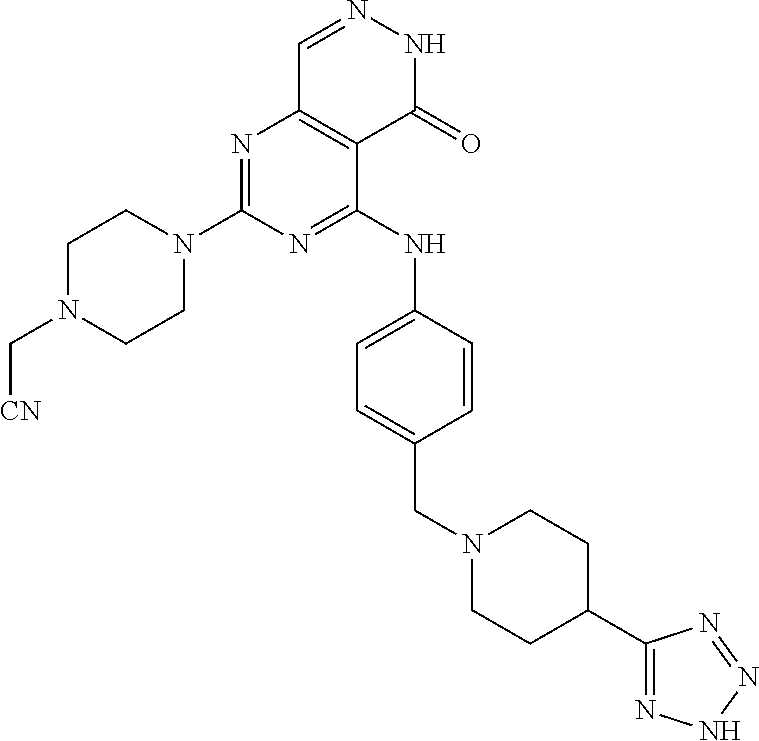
C1N(C2=NC3=C(C(NC4=CC=C(CN5CCC(C6=NNN=N6)CC5)C=C4)=N2)C(=O)NN=C3)CCN(C[CN])C1
